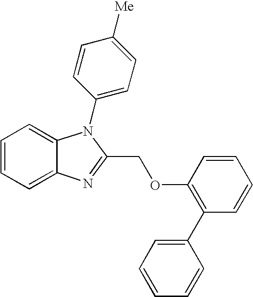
C1=CC=C2C(=C1)N(C1=CC=C([Me])C=C1)C(COC1=C(C3=CC=CC=C3)C=CC=C1)=N2
